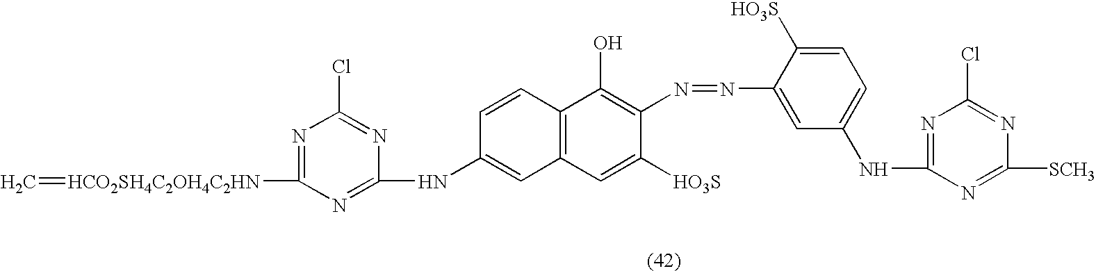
N1=C([HCO2SH4C2OH4C2HN]=C)N=C(NC2=CC3=C(C=C2)C(O)=C(N=NC2=CC(NC4=NC(Cl)=NC([SCH3])=N4)=CC=C2[HO3S])C([HO3S])=C3)N=C1Cl
